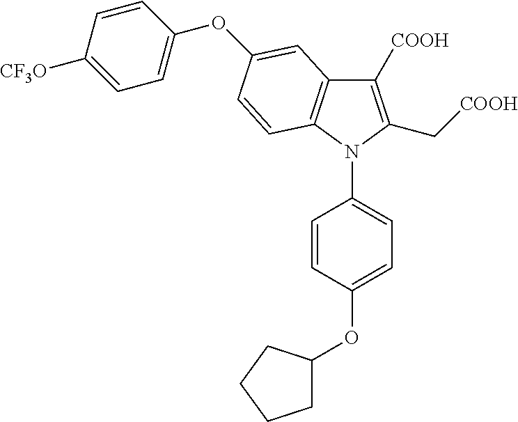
C1([COOH])=C(C[COOH])N(C2=CC=C(OC3CCCC3)C=C2)C2=C1C=C(OC1=CC=C([CF3O])C=C1)C=C2
